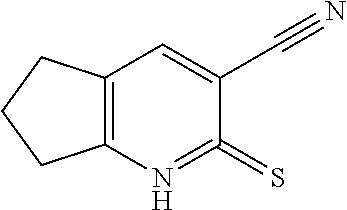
C12=C(CCC1)C=C(C#N)C(=S)=N2
